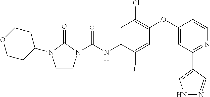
C1CN(C(NC2=CC(Cl)=C(OC3=CC(C4=CNN=C4)=NC=C3)C=C2F)=O)C(=O)N1C1CCOCC1
